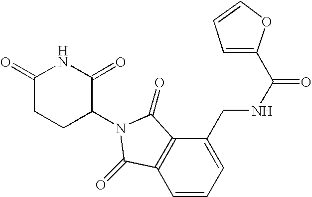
C1(CNC(=O)C2=CC=CO2)=CC=CC2=C1C(=O)N(C1C(=O)NC(=O)CC1)C2=O
